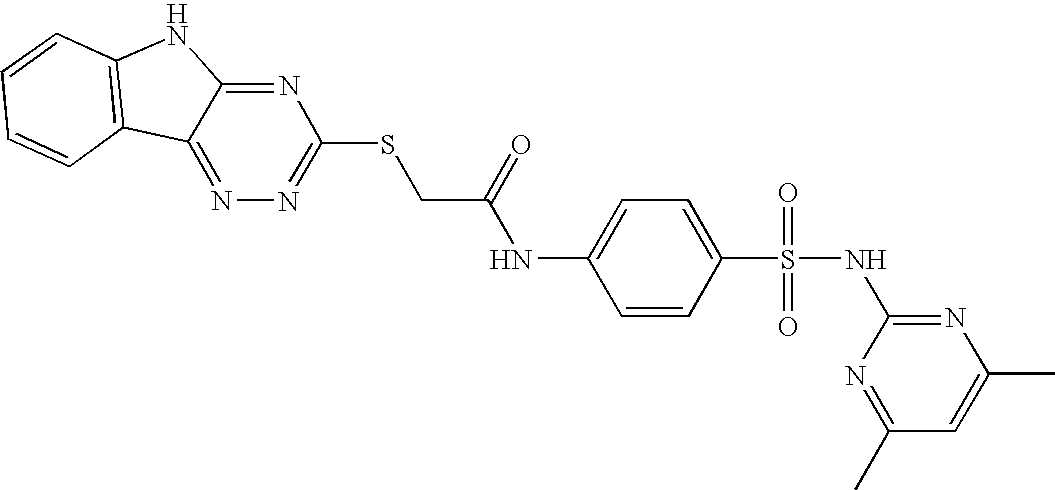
C1=CC2=C(C=C1)C1=NN=C(SCC(=O)NC3=CC=C(S(=O)(=O)NC4=NC(C)=CC(C)=N4)C=C3)N=C1N2
